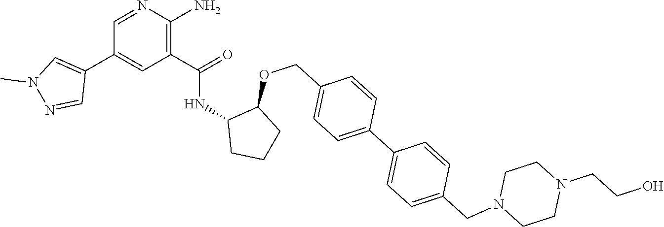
C1=NC(N)=C(C(=O)NC2CCCC2OCC2=CC=C(C3=CC=C(CN4CCN(CCO)CC4)C=C3)C=C2)C=C1C1=CN(C)N=C1
